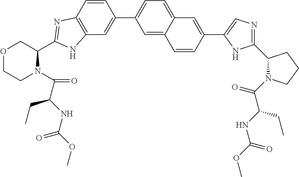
C12=C(C=CC(C3=CC=C4C(=C3)C=CC(C3=CN=C(C5N(C(C(NC(OC)=O)CC)=O)CCC5)N3)=C4)=C1)N=C(C1COCCN1C(C(NC(OC)=O)CC)=O)N2
